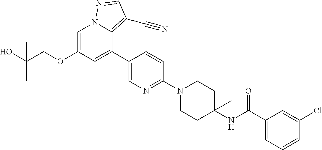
C1=C(OCC(O)(C)C)C=C(C2=CN=C(N3CCC(NC(C4=CC=CC(Cl)=C4)=O)(C)CC3)C=C2)C2=C(C#N)C=NN12
